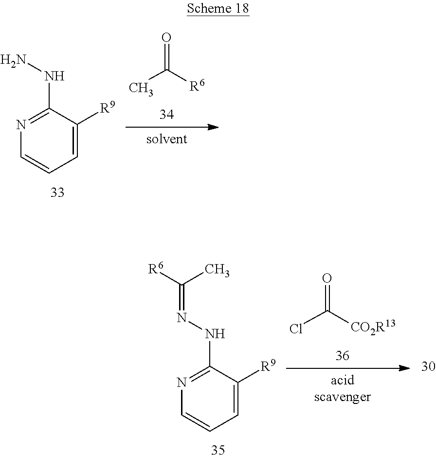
N1=C(NN)C([R9])=CC=C1.O=C([R6])C.N1=C(NN=C([R6])C)C([R9])=CC=C1.O=C([CO2R13])Cl
